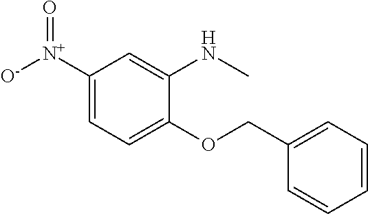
C1([N+]([O-])=O)=CC=C(OCC2=CC=CC=C2)C(NC)=C1
